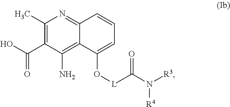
C1(C)=C(C(O)=O)C(N)=C2C(=N1)C=CC=C2O[L]C(N([R3])[R4])=O
